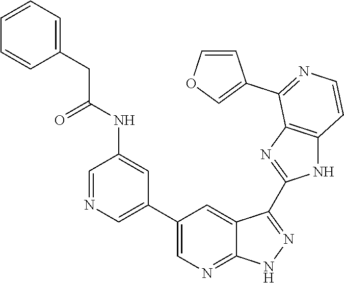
C1=NC=C(C2=CN=C3C(=C2)C(C2=NC4=C(N2)C=CN=C4C2=COC=C2)=NN3)C=C1NC(CC1=CC=CC=C1)=O
